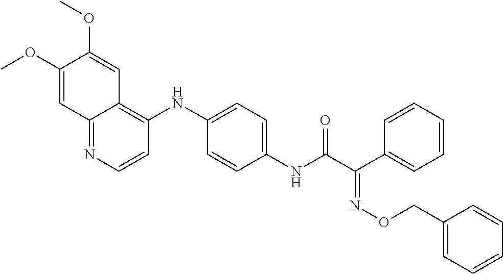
C1(OC)=CC2=NC=CC(NC3=CC=C(NC(C(C4=CC=CC=C4)=NOCC4=CC=CC=C4)=O)C=C3)=C2C=C1OC
